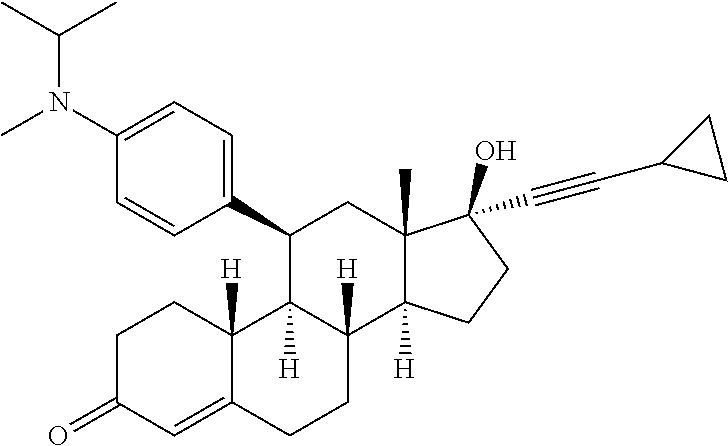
C1C(=O)C=C2C([H])(C1)C1([H])C([H])(CC2)C2([H])C(C)(CC1C1=CC=C(N(C(C)C)C)C=C1)C(O)(C#CC1CC1)CC2
